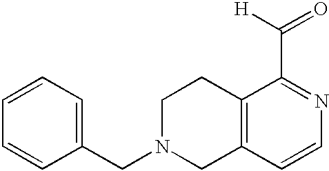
N1(CC2=CC=CC=C2)CCC2=C(C1)C=CN=C2C(=O)[H]
